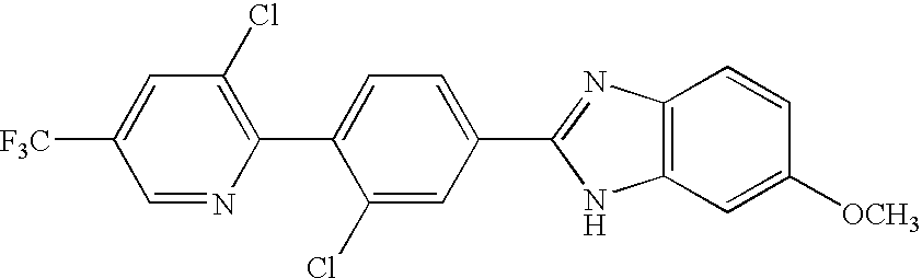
C1=NC(C2=CC=C(C3=NC4=C(C=C([OCH3])C=C4)N3)C=C2Cl)=C(Cl)C=C1[F3C]
